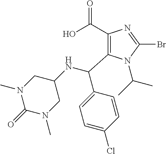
C1(C(O)=O)=C(C(NC2CN(C)C(=O)N(C)C2)C2=CC=C(Cl)C=C2)N(C(C)C)C(Br)=N1
